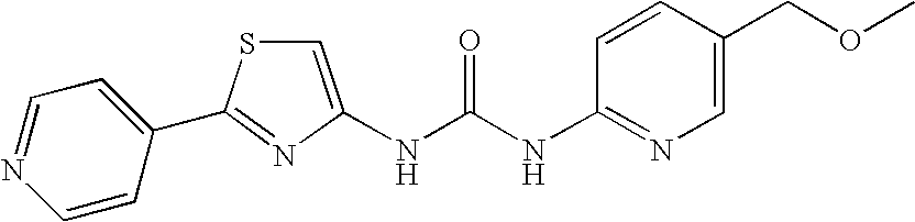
N(C(NC1=NC=C(COC)C=C1)=O)C1=CSC(C2=CC=NC=C2)=N1
